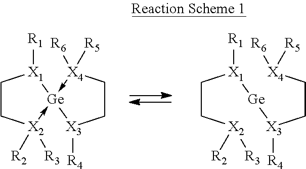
C1C[X2]([R3])([R2])->[Ge]2(-[X4]([R6])([R5])CC[X3]2[R4])[X1]1[R1].C(C[X2]([R3])[R2])[X1]([Ge][X3](CC[X4]([R6])[R5])[R4])[R1]
